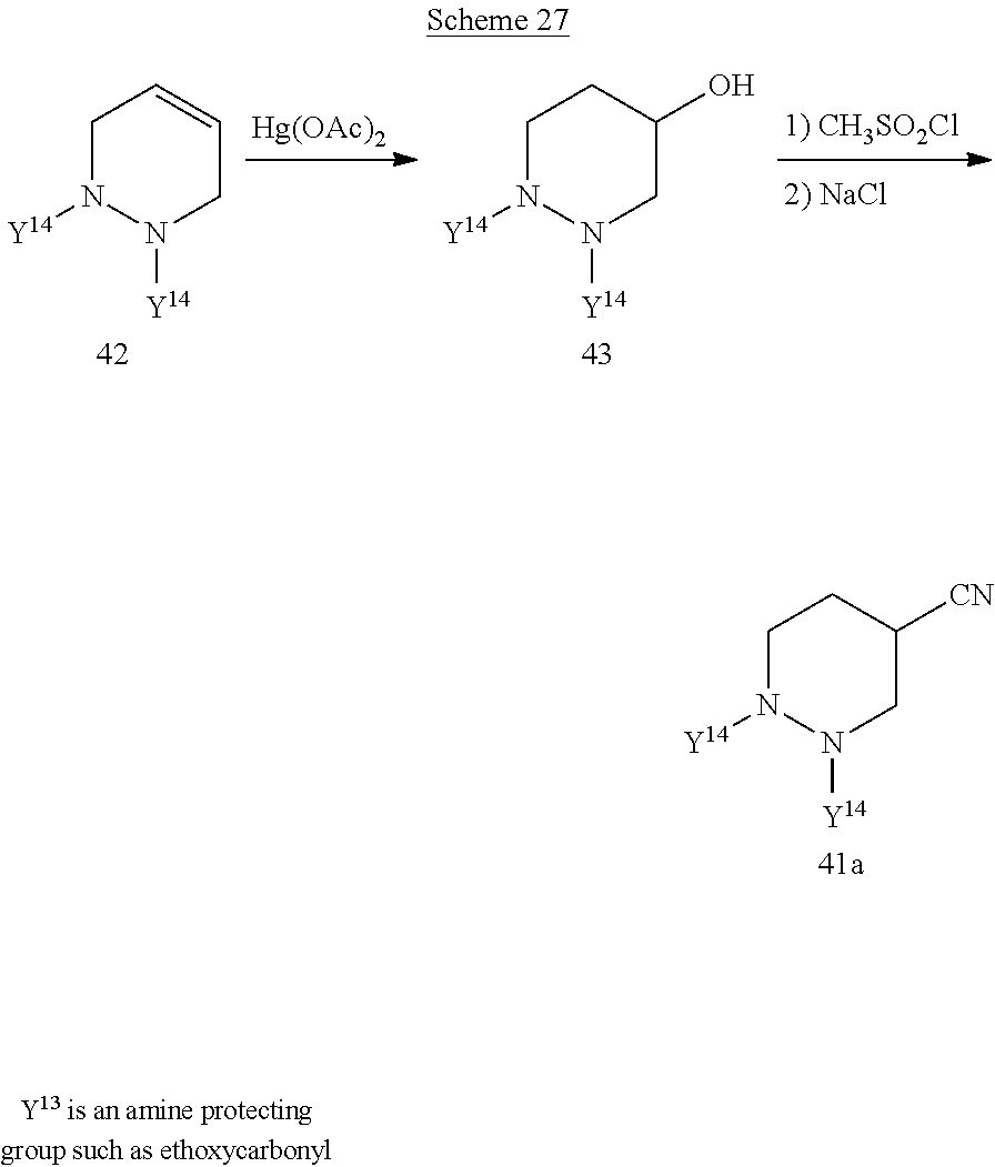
[Hg(OAc)2].C1N([Y14])N([Y14])CC=C1.C1N([Y14])N([Y14])CC(O)C1.C1N([Y14])N([Y14])CC([CN])C1
